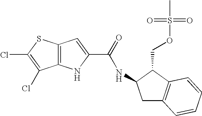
C12=C(NC(C(=O)NC3CC4=C(C3COS(=O)(=O)C)C=CC=C4)=C1)C(Cl)=C(Cl)S2
